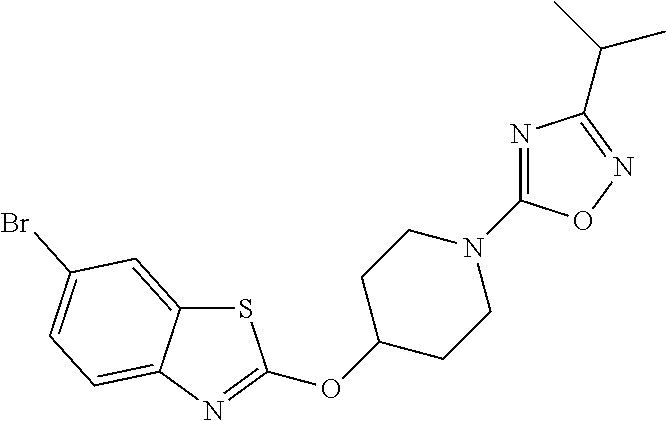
S1C2=CC(Br)=CC=C2N=C1OC1CCN(C2=NC(C(C)C)=NO2)CC1
